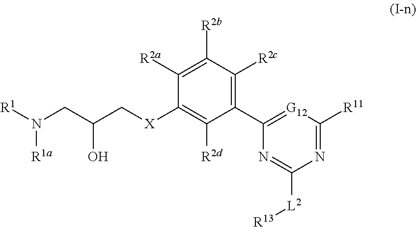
C1(C2=[G12]C([R11])=NC([L2][R13])=N2)=C([R2c])C([R2b])=C([R2a])C([X]CC(CN([R1])[R1a])O)=C1[R2d]
